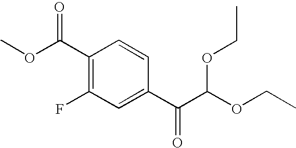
C(C(C1=CC(F)=C(C(OC)=O)C=C1)=O)(OCC)OCC
